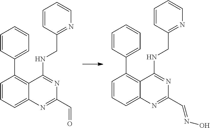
C1=CC=C2C(=C1C1=CC=CC=C1)C(NCC1=NC=CC=C1)=NC(C=O)=N2.C1=CC=C2C(=C1C1=CC=CC=C1)C(NCC1=NC=CC=C1)=NC(C=NO)=N2
